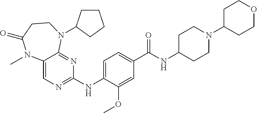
C12=CN=C(NC3=CC=C(C(NC4CCN(C5CCOCC5)CC4)=O)C=C3OC)N=C1N(C1CCCC1)CCC(=O)N2C
